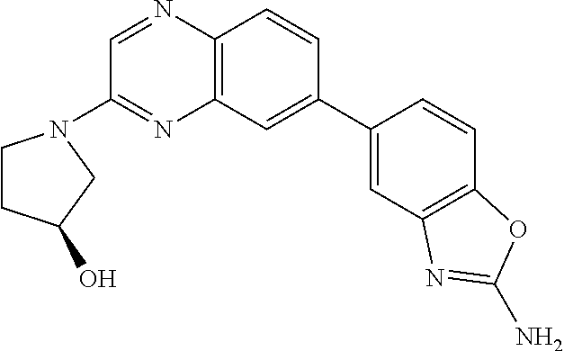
N1=C(N2CCC(O)C2)C=NC2=C1C=C(C1=CC3=C(C=C1)OC(N)=N3)C=C2
